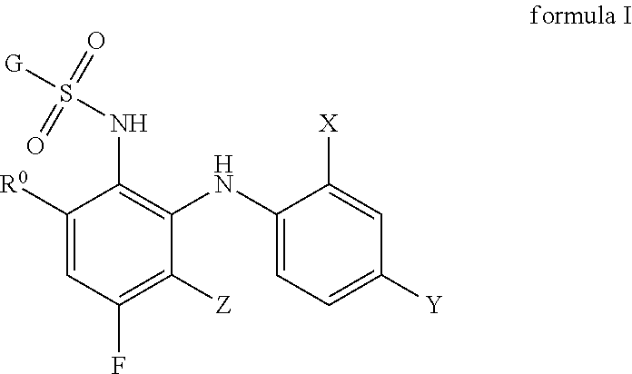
C1([Z])=C(F)C=C([R0])C(NS([G])(=O)=O)=C1NC1=CC=C([Y])C=C1[X]
